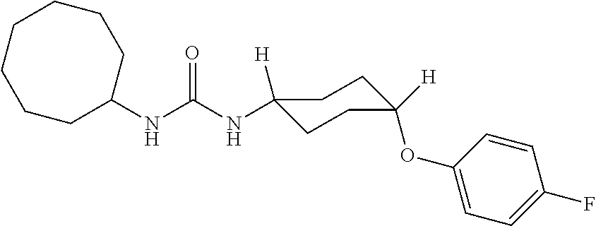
N(C(NC1([H])CCC(OC2=CC=C(F)C=C2)([H])CC1)=O)C1CCCCCCC1
